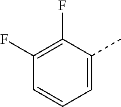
C1(F)=C(F)C(C)=CC=C1
